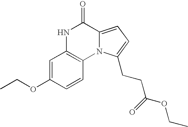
N1C2=C(N3C(=CC=C3CCC(=O)OCC)C1=O)C=CC(OCC)=C2
